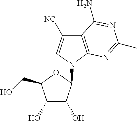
C12=C(N(C3C(O)C(O)C(CO)O3)C=C1[NC])N=C(C)N=C2N
